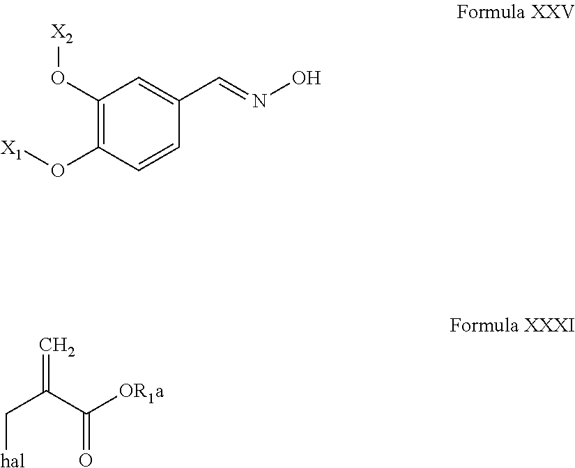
C1(O[X2])=C(O[X1])C=CC(C=NO)=C1.[hal]CC(C([OR1a])=O)=C
